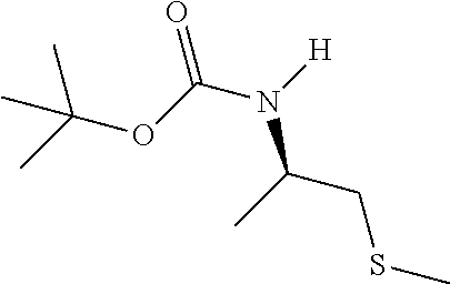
N(C(CSC)C)([H])C(OC(C)(C)C)=O
